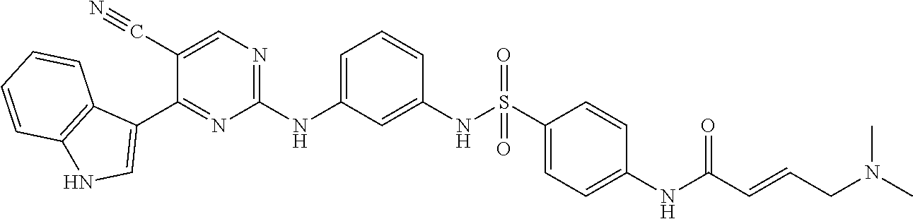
C1(C#N)=CN=C(NC2=CC=CC(NS(C3=CC=C(NC(C=CCN(C)C)=O)C=C3)(=O)=O)=C2)N=C1C1=CNC2=C1C=CC=C2
